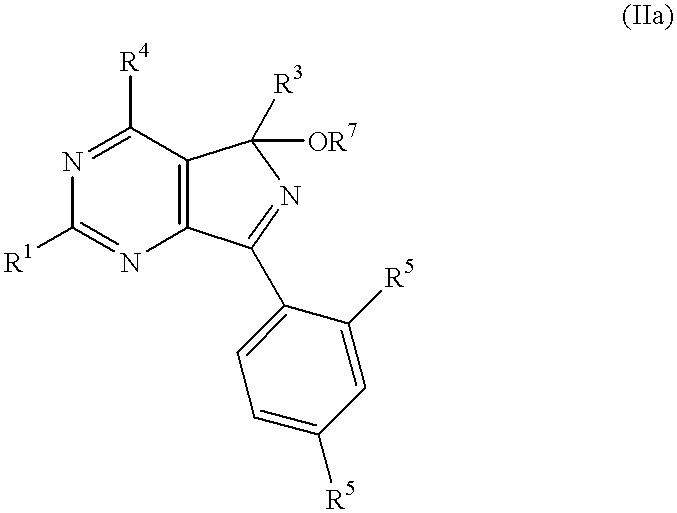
C1([R4])=NC([R1])=NC2=C1C([R3])([OR7])N=C2C1=CC=C([R5])C=C1[R5]
